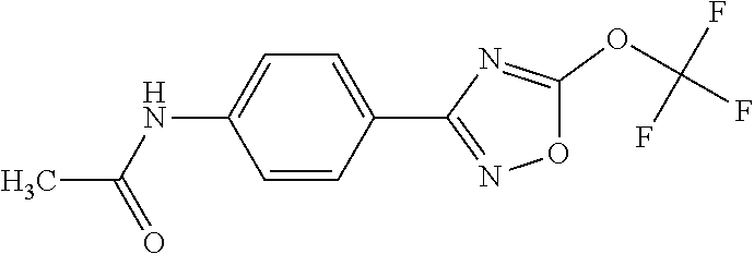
C1=C(C2=NOC(OC(F)(F)F)=N2)C=CC(NC(C)=O)=C1
